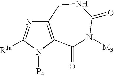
C12=C(N([P4])C([R1a])=N1)C(=O)N([M3])C(=O)NC2
